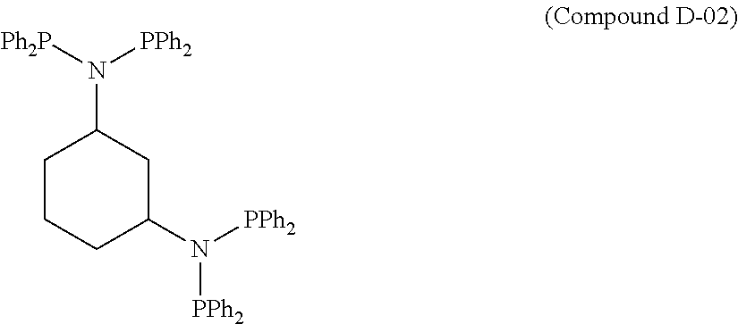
C1CCC(N([PPh2])[PPh2])CC1N([PPh2])[Ph2P]
